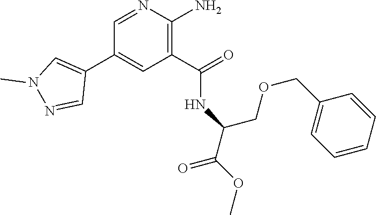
C1=NC(N)=C(C(=O)NC(C(OC)=O)COCC2=CC=CC=C2)C=C1C1=CN(C)N=C1
